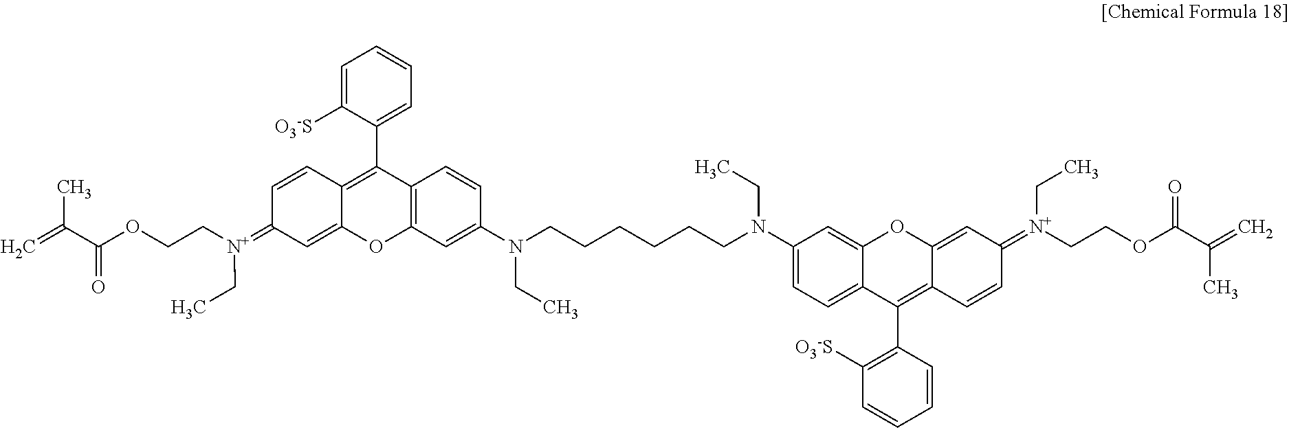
C1=C([O3-S])C(C2=C3C(=CC(=[N+](CCOC(=O)C(=C)C)CC)C=C3)OC3=C2C=CC(N(CCCCCCN(C2=CC=C4C(=C2)OC2=CC(=[N+](CCOC(=O)C(=C)C)CC)C=CC2=C4C2=C([O3-S])C=CC=C2)CC)CC)=C3)=CC=C1
